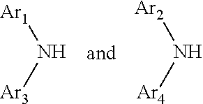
N([Ar3])[Ar1].N([Ar4])[Ar2]
